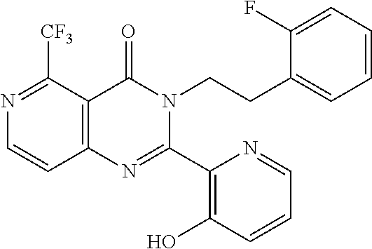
N1=C([CF3])C2=C(C=C1)N=C(C1=C(O)C=CC=N1)N(CCC1=CC=CC=C1F)C2=O
